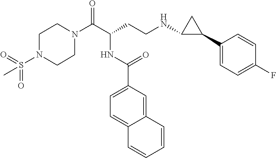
C1N(C(C(CCNC2C(C3=CC=C(F)C=C3)C2)NC(C2=CC=C3C(=C2)C=CC=C3)=O)=O)CCN(S(=O)(=O)C)C1
